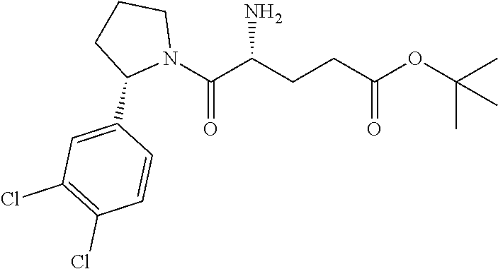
N1(C(C(CCC(OC(C)(C)C)=O)N)=O)CCCC1C1=CC(Cl)=C(Cl)C=C1
